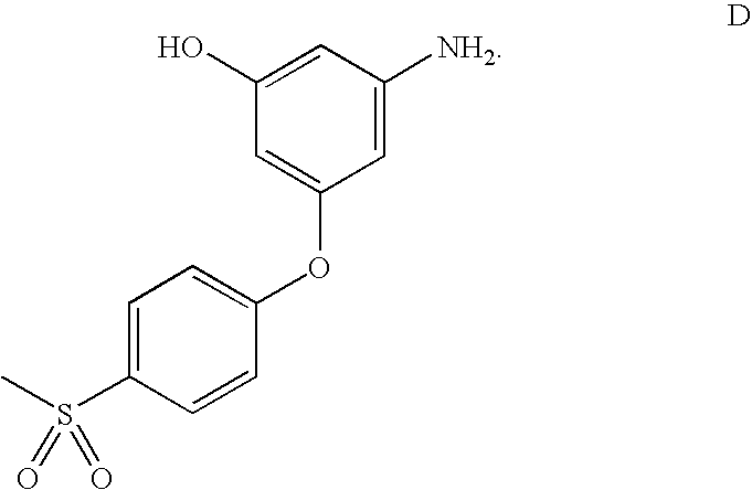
C1=C(S(C)(=O)=O)C=CC(OC2=CC(O)=CC([NH2])=C2)=C1
